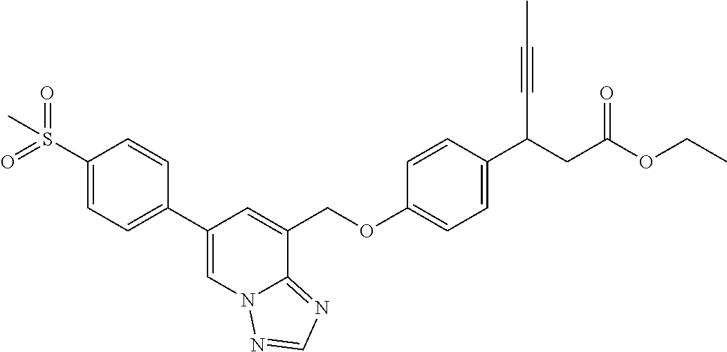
C1(C2=CC=C(S(=O)(=O)C)C=C2)=CN2C(=NC=N2)C(COC2=CC=C(C(CC(OCC)=O)C#CC)C=C2)=C1
